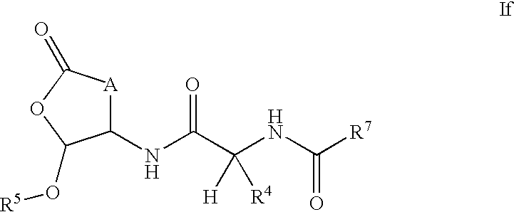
C1(NC(C(NC([R7])=O)([H])[R4])=O)[A]C(=O)OC1O[R5]
